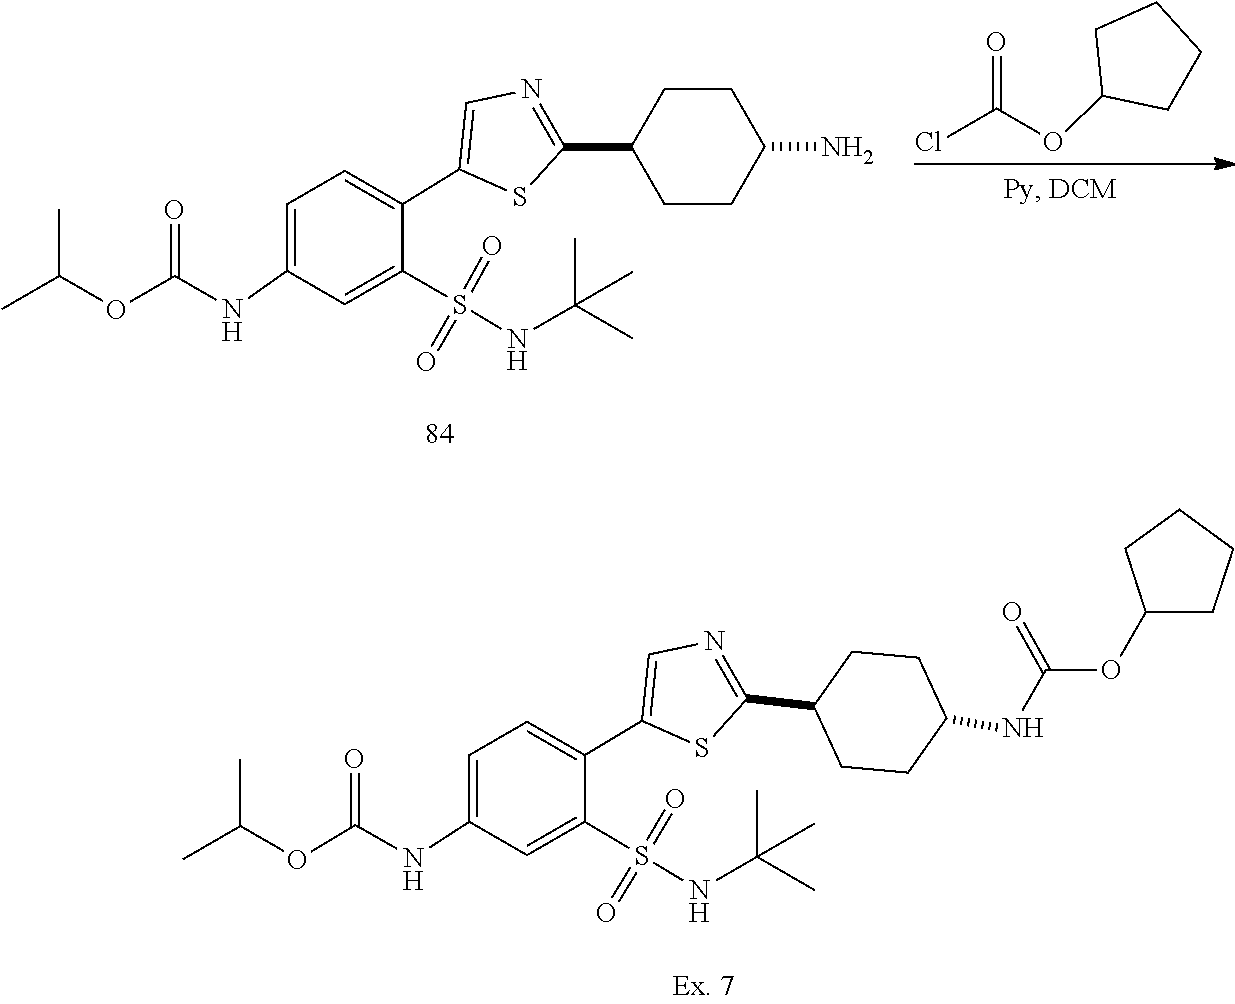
S(=O)(=O)(C1=CC(NC(=O)OC(C)C)=CC=C1C1=CN=C(C2CCC(N)CC2)S1)NC(C)(C)C.C1C(OC(Cl)=O)CCC1.C1CC(OC(NC2CCC(C3=NC=C(C4=CC=C(NC(=O)OC(C)C)C=C4S(=O)(=O)NC(C)(C)C)S3)CC2)=O)CC1
